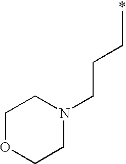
C(CC)CN1CCOCC1
